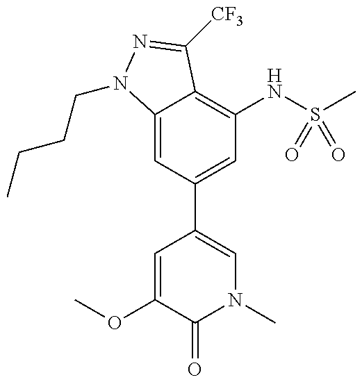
C12=CC(C3=CN(C)C(=O)C(OC)=C3)=CC(NS(C)(=O)=O)=C1C([CF3])=NN2CCCC
